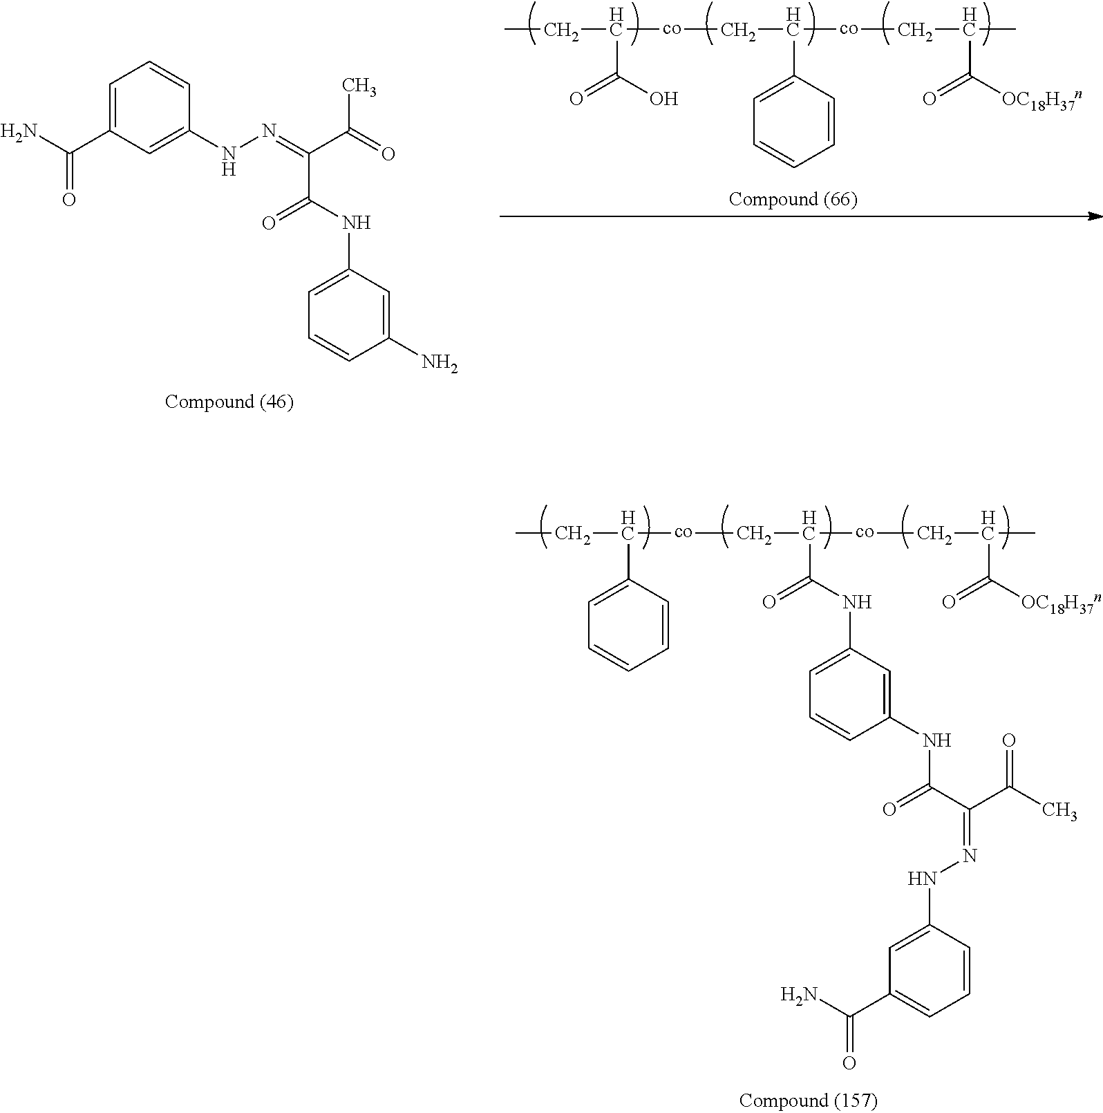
CCC([co]CC([co]CC(C)C([OC18H37n])=O)C1=CC=CC=C1)C(O)=O.C1=C(NC(C(C(=O)C)=NNC2=CC(C(N)=O)=CC=C2)=O)C=C(N)C=C1.CCC([co]CC([co]CC(C)C([OC18H37n])=O)C(NC1=CC=CC(NC(C(C(C)=O)=NNC2=CC(C(N)=O)=CC=C2)=O)=C1)=O)C1=CC=CC=C1
